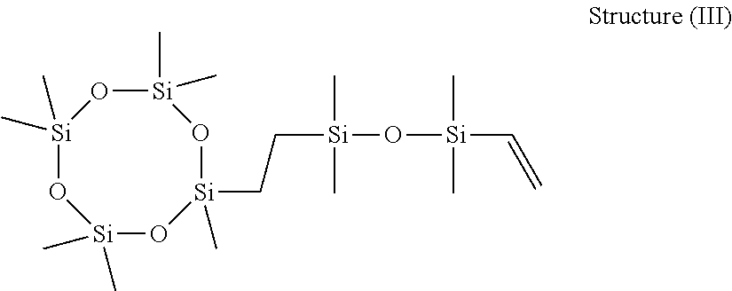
[Si]1(CC[Si](O[Si](C=C)(C)C)(C)C)(C)O[Si](C)(C)O[Si](C)(C)O[Si](C)(C)O1
